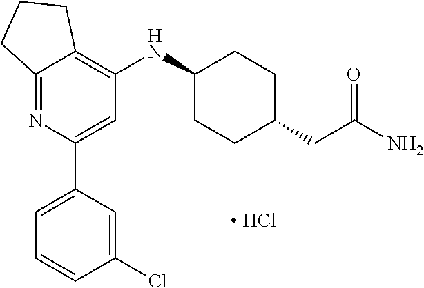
C12=NC(C3=CC=CC(Cl)=C3)=CC(NC3CCC(CC(N)=O)CC3)=C1CCC2.[ HCl]
